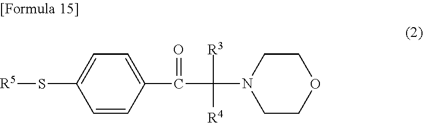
C1=C(C(C([R3])([R4])N2CCOCC2)=O)C=CC(S[R5])=C1
